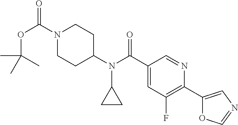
O(C(N1CCC(N(C2CC2)C(C2=CC(F)=C(C3=CN=CO3)N=C2)=O)CC1)=O)C(C)(C)C
